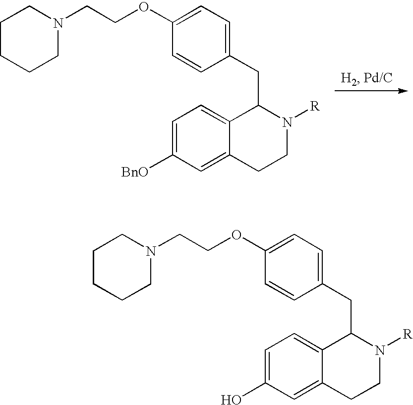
C1CCCN(CCOC2=CC=C(CC3C4=CC=C([BnO])C=C4CCN3[R])C=C2)C1.C1CCCN(CCOC2=CC=C(CC3C4=CC=C(O)C=C4CCN3[R])C=C2)C1
